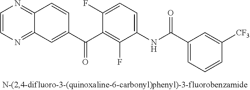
C1=CN=C2C(=N1)C=CC(C(C1=C(F)C(NC(C3=CC=CC([CF3])=C3)=O)=CC=C1F)=O)=C2
